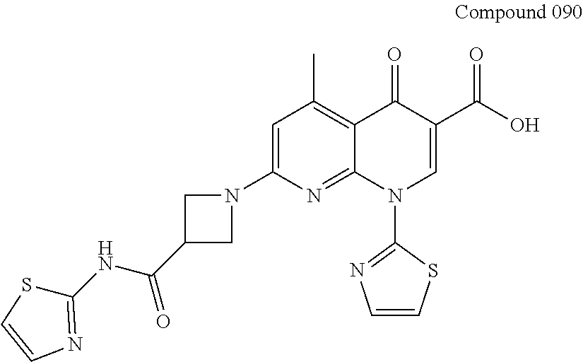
C1=C(N2CC(C(NC3=NC=CS3)=O)C2)N=C2C(=C1C)C(=O)C(C(O)=O)=CN2C1=NC=CS1
